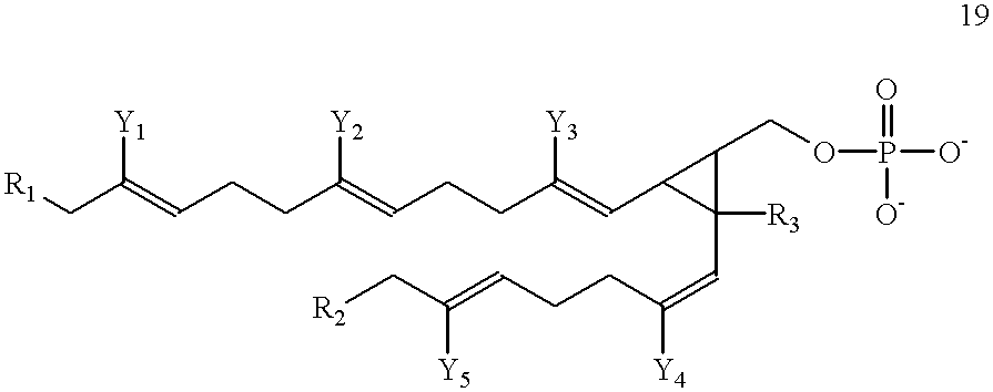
[R1]CC(=CCCC(=CCCC(=CC1C([R3])(C=C(CCC=C(C[R2])[Y5])[Y4])C1COP([O-])(=O)[O-])[Y3])[Y2])[Y1]
